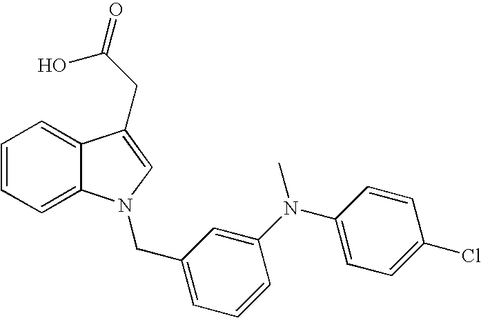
C1=CC=C2C(=C1)C(CC(O)=O)=CN2CC1=CC=CC(N(C2=CC=C(Cl)C=C2)C)=C1
